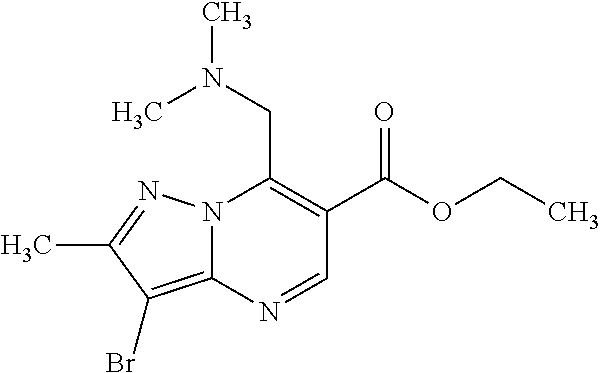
N12C(=C(Br)C(C)=N1)N=CC(C(OCC)=O)=C2CN(C)C
